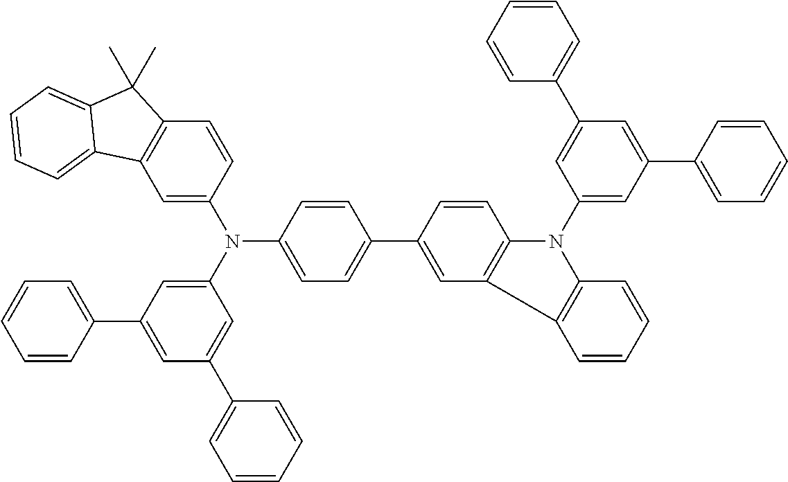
C1=C(N(C2=CC=C(C3=CC4=C(C=C3)N(C3=CC(C5=CC=CC=C5)=CC(C5=CC=CC=C5)=C3)C3=C4C=CC=C3)C=C2)C2=CC(C3=CC=CC=C3)=CC(C3=CC=CC=C3)=C2)C=CC2=C1C1=CC=CC=C1C2(C)C
